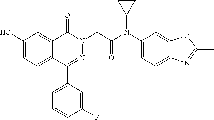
C1(O)=CC=C2C(=C1)C(=O)N(CC(=O)N(C1=CC=C3C(=C1)OC(C)=N3)C1CC1)N=C2C1=CC=CC(F)=C1
